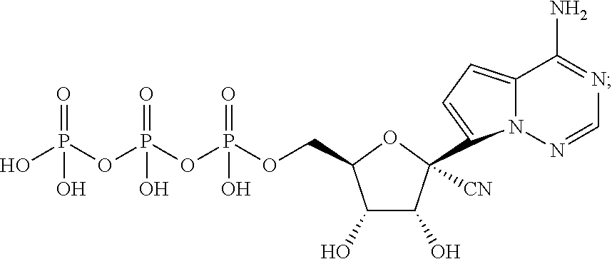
O(CC1C(O)C(O)C(C2=CC=C3N2N=CN=C3N)([CN])O1)P(OP(OP(O)(=O)O)(=O)O)(=O)O
